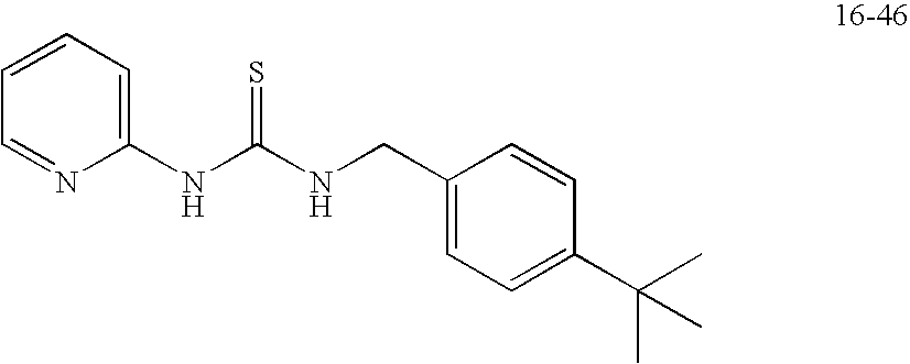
C1(NC(NCC2=CC=C(C(C)(C)C)C=C2)=S)=CC=CC=N1
